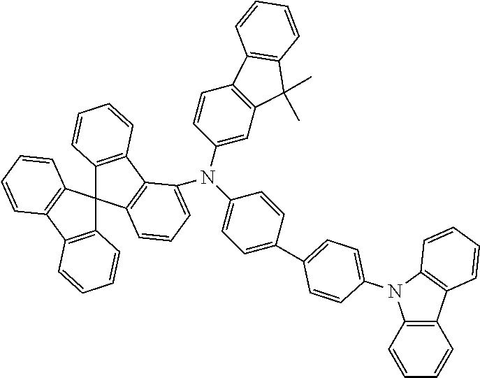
N(C1=CC2=C(C=C1)C1=C(C2(C)C)C=CC=C1)(C1=CC=C(C2=CC=C(N3C4=C(C5=C3C=CC=C5)C=CC=C4)C=C2)C=C1)C1=CC=CC2=C1C1=C(C23C2=C(C4=C3C=CC=C4)C=CC=C2)C=CC=C1
